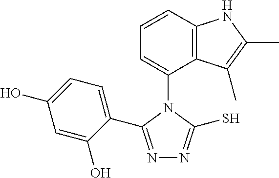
C1=CC2=C(C(N3C(C4=CC=C(O)C=C4O)=NN=C3S)=C1)C(C)=C(C)N2
